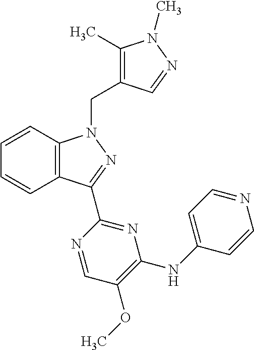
C12=C(C=CC=C1)N(CC1=C(C)N(C)N=C1)N=C2C1=NC(NC2=CC=NC=C2)=C(OC)C=N1
